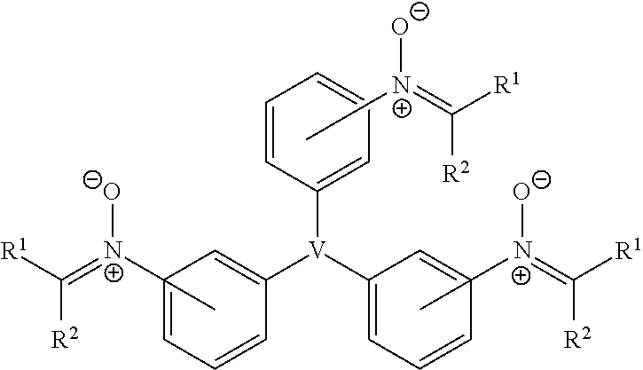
C1=C([N+]([O-])=C([R1])[R2])(C)C=C([V](C2=CC=CC=C2)C2=CC=CC(C)([N+](=C([R1])[R2])[O-])=C2)C=C1.[O-][N+](=C([R1])[R2])C
